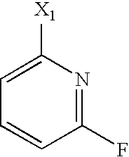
C1(F)=NC([X1])=CC=C1
